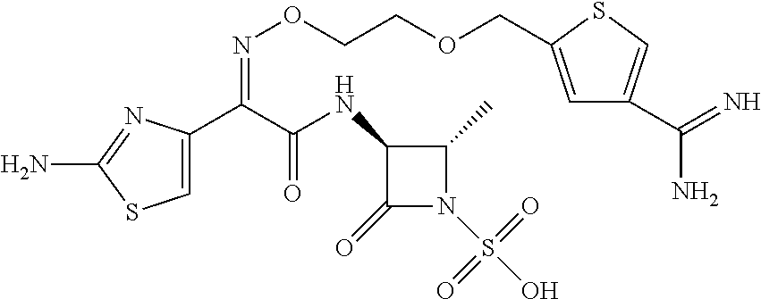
C1=C(C(C(NC2C(=O)N(S(O)(=O)=O)C2C)=O)=NOCCOCC2=CC(C(N)=N)=CS2)N=C(N)S1
